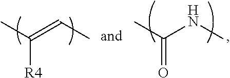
CC(=CC)[R4].CC(NC)=O
